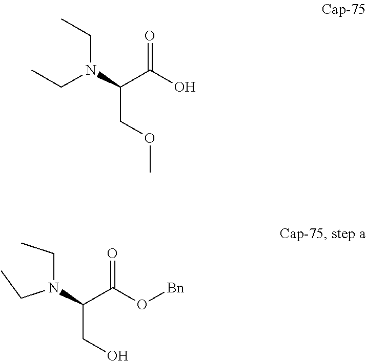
O=C(O[Bn])C(N(CC)CC)CO.O=C(O)C(N(CC)CC)COC
